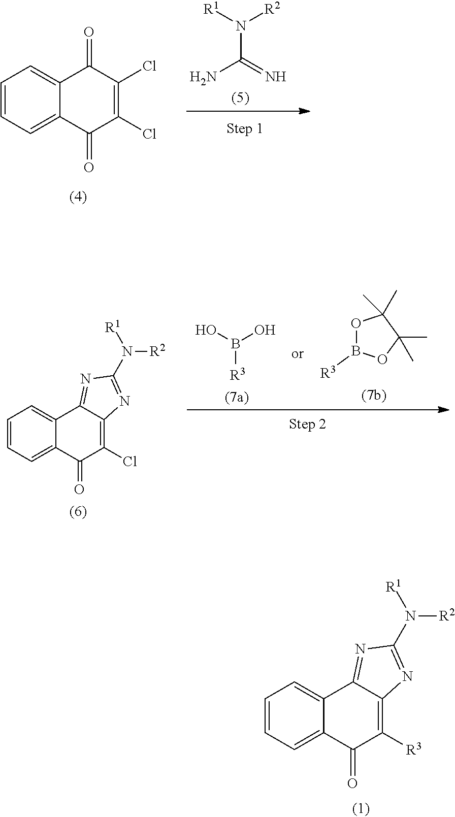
C1=CC=C2C(=C1)C(=O)C(Cl)=C(Cl)C2=O.N(C(N)=N)([R2])[R1].C1=CC=C2C(=C1)C1=NC(N([R2])[R1])=NC1=C(Cl)C2=O.B([R3])(O)O.O1B([R3])OC(C)(C)C1(C)C.C1=CC=C2C(=C1)C1=NC(N([R2])[R1])=NC1=C([R3])C2=O
